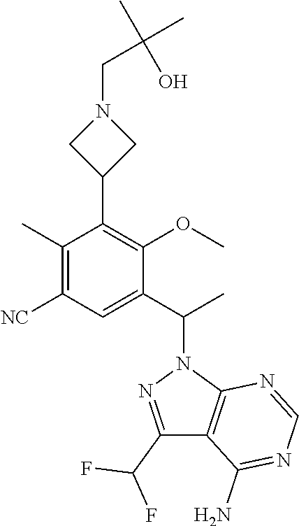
C(CN1CC(C2=C(OC)C(C(C)N3N=C(C(F)F)C4=C3N=CN=C4N)=CC([NC])=C2C)C1)(C)(C)O
